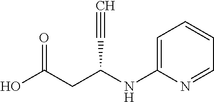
OC(CC(NC1=CC=CC=N1)C#C)=O
